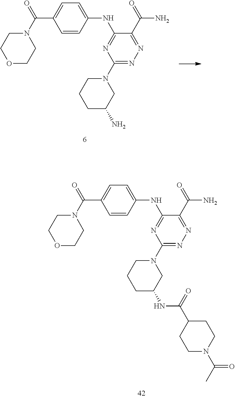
C1=CC(NC2=NC(N3CCCC(N)C3)=NN=C2C(=O)N)=CC=C1C(N1CCOCC1)=O.C1=CC(NC2=NC(N3CCCC(NC(C4CCN(C(=O)C)CC4)=O)C3)=NN=C2C(=O)N)=CC=C1C(N1CCOCC1)=O
